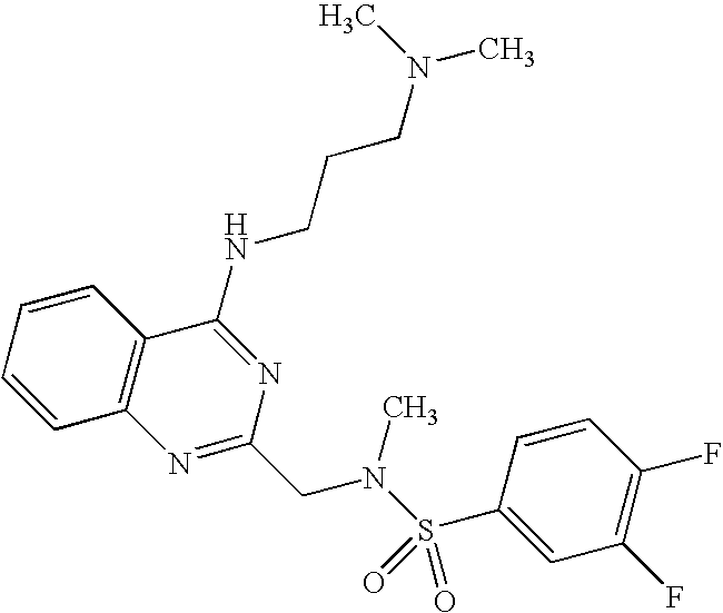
C1=CC2=C(C=C1)C(NCCCN(C)C)=NC(CN(S(=O)(=O)C1=CC(F)=C(F)C=C1)C)=N2
